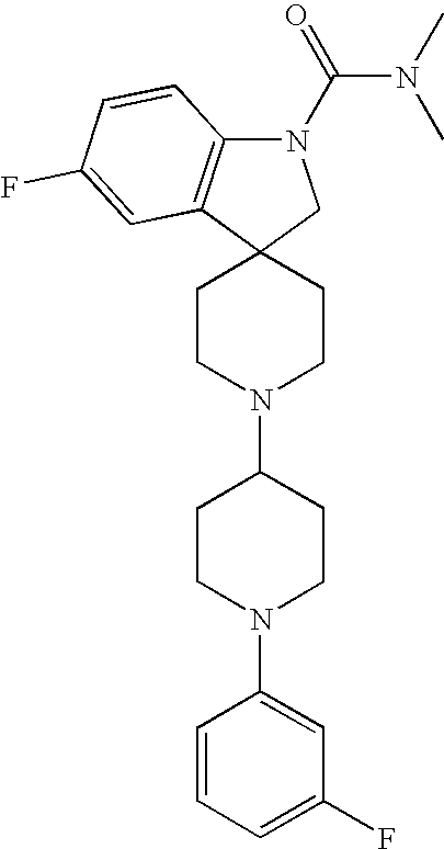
C1CN(C2CCN(C3=CC(F)=CC=C3)CC2)CCC12CN(C(=O)N(C)C)C1=C2C=C(F)C=C1
